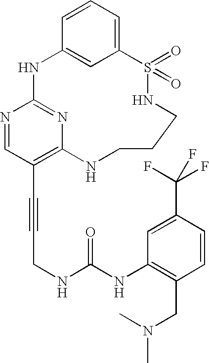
C1=CC=C2C=C1NC1=NC(=C(C#CCNC(NC3=C(CN(C)C)C=CC(C(F)(F)F)=C3)=O)C=N1)NCCCNS2(=O)=O
